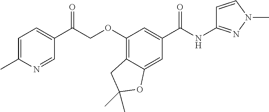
CC1=CC=C(C(COC2=C3C(=CC(C(NC4=NN(C)C=C4)=O)=C2)OC(C)(C)C3)=O)C=N1
